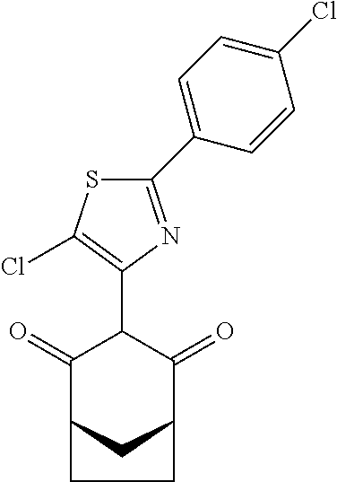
C1(=O)C2CC(C(=O)C1C1=C(Cl)SC(C3=CC=C(Cl)C=C3)=N1)CC2
